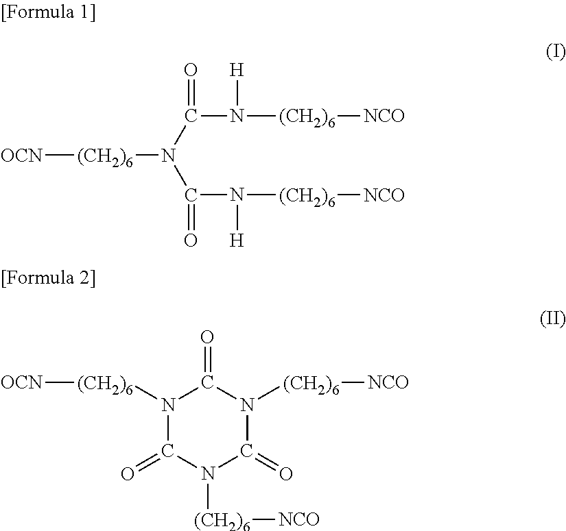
[OCN][(CH2)6]N(C(N([H])[(CH2)6][NCO])=O)C(N([H])[(CH2)6][NCO])=O.N1([(CH2)6][OCN])C(=O)N([(CH2)6][NCO])C(=O)N([(CH2)6][NCO])C1=O
